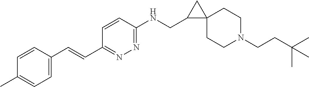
C1=CC(NCC2C3(C2)CCN(CCC(C)(C)C)CC3)=NN=C1C=CC1=CC=C(C)C=C1
